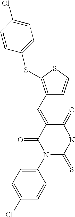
C1(N2C(=S)NC(=O)C(=CC3=C(SC4=CC=C(Cl)C=C4)SC=C3)C2=O)=CC=C(Cl)C=C1
